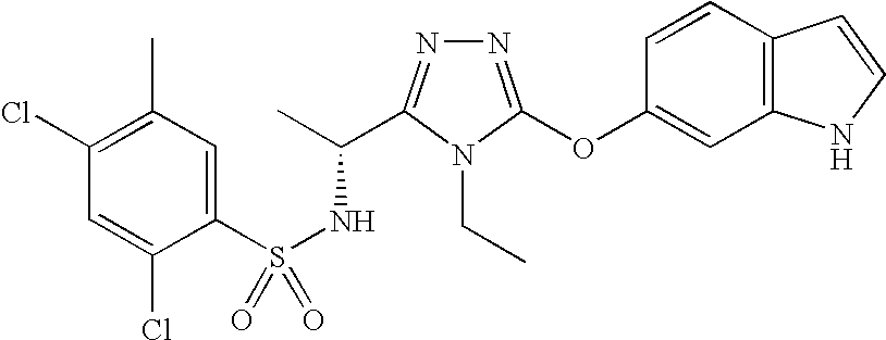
N1=C(OC2=CC3=C(C=C2)C=CN3)N(CC)C(C(C)NS(=O)(C2=CC(C)=C(Cl)C=C2Cl)=O)=N1
